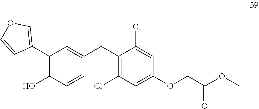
C1(C2=COC=C2)=C(O)C=CC(CC2=C(Cl)C=C(OCC(OC)=O)C=C2Cl)=C1
